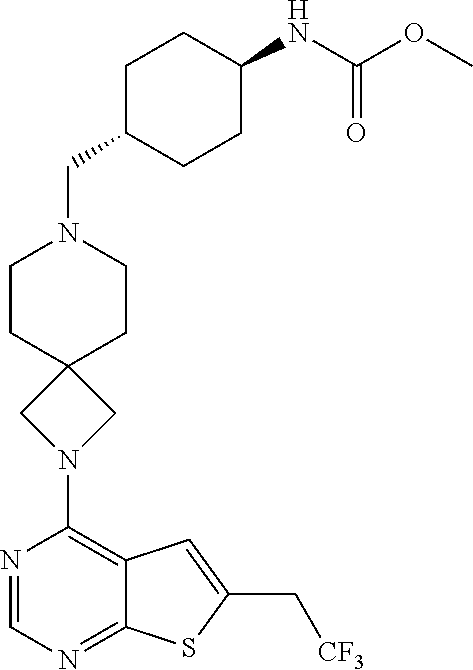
C1C(CN2CCC3(CC2)CN(C2=C4C(=NC=N2)SC(C[CF3])=C4)C3)CCC(NC(OC)=O)C1
